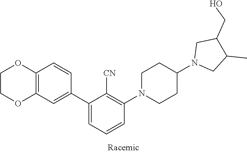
C1COC2=C(O1)C=CC(C1=CC=CC(N3CCC(N4CC(C)C(CO)C4)CC3)=C1[CN])=C2
